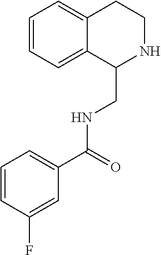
C1=CC=C2C(=C1)CCNC2CNC(C1=CC=CC(F)=C1)=O
